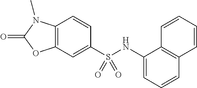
C1=CC2=C(C=C1S(NC1=CC=CC3=C1C=CC=C3)(=O)=O)OC(=O)N2C
